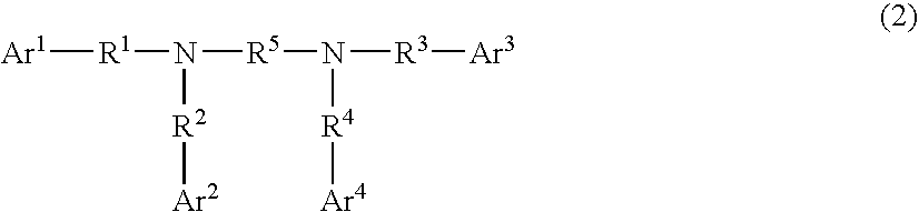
[Ar1][R1]N([R2][Ar2])[R5]N([R4][Ar4])[R3][Ar3]
